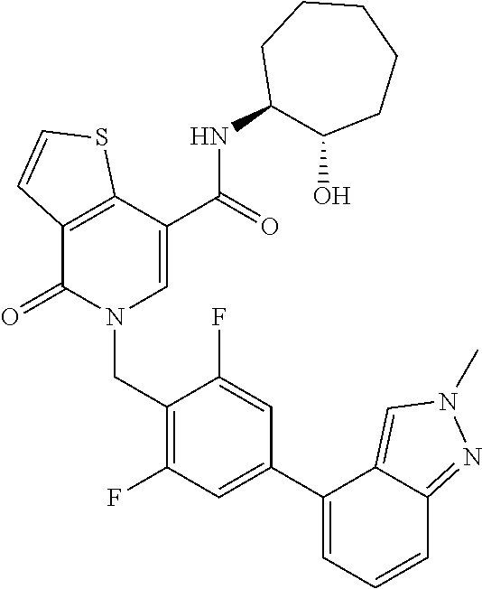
C12=C(C(=O)N(CC3=C(F)C=C(C4=CC=CC5=NN(C)C=C45)C=C3F)C=C1C(NC1C(O)CCCCC1)=O)C=CS2
